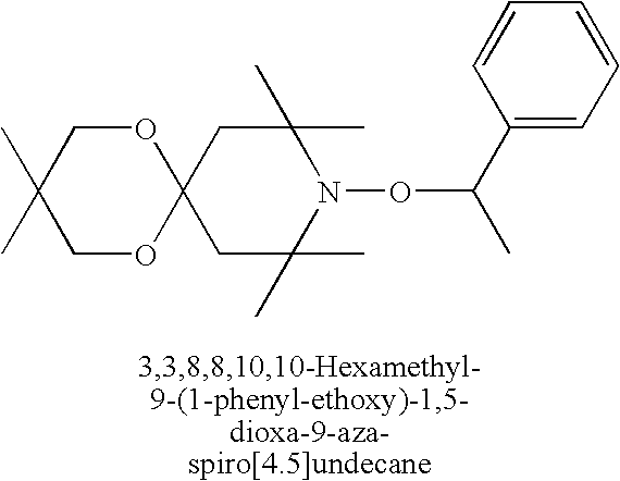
C12(CC(C)(C)N(OC(C)C3=CC=CC=C3)C(C)(C)C1)OCC(C)(C)CO2
